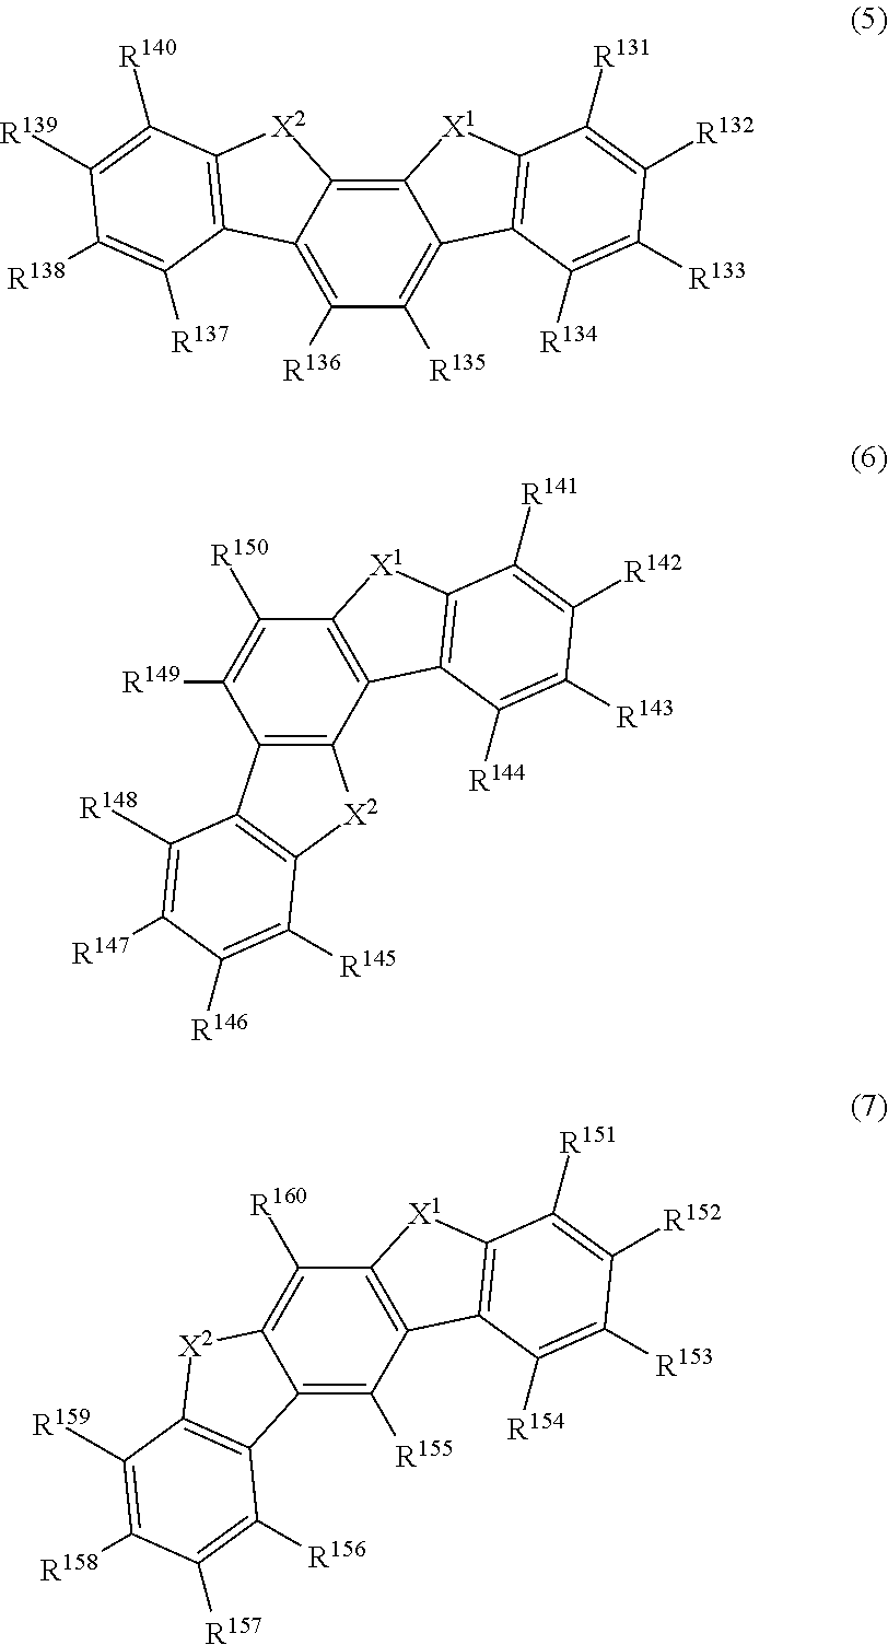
C1([R136])=C2C(=C3C(=C1[R135])C1=C([X1]3)C([R131])=C([R132])C([R133])=C1[R134])[X2]C1=C2C([R137])=C([R138])C([R139])=C1[R140].C12=C(C3=C(C([R150])=C1[R149])[X1]C1=C3C([R144])=C([R143])C([R142])=C1[R141])[X2]C1=C2C([R148])=C([R147])C([R146])=C1[R145].C12=C([R155])C3=C(C([R160])=C1[X2]C1=C2C([R156])=C([R157])C([R158])=C1[R159])[X1]C1=C3C([R154])=C([R153])C([R152])=C1[R151]
